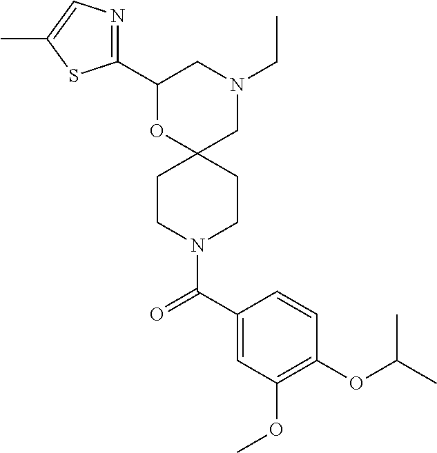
C1(C2=NC=C(C)S2)OC2(CN(CC)C1)CCN(C(C1=CC(OC)=C(OC(C)C)C=C1)=O)CC2
